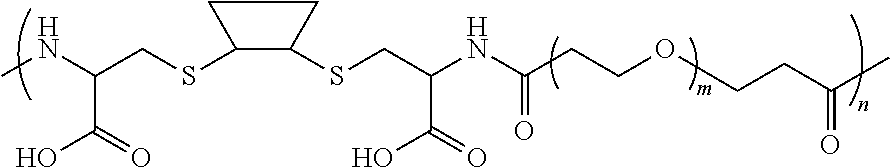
CNC(CSC1C(SCC(C(O)=O)NC(=O)CCOCCC(=O)C)CC1)C(=O)O
